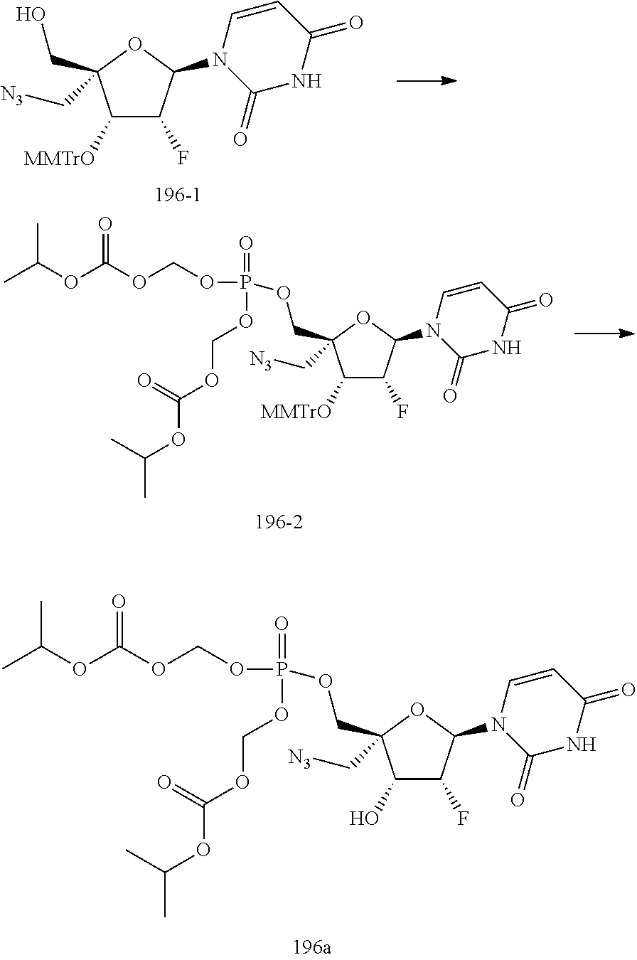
C1([MMTrO])C(F)C(N2C(=O)NC(=O)C=C2)OC1(C[N3])CO.[196-1].C(OC(OCOP(=O)(OCOC(OC(C)C)=O)OCC1(C[N3])C(O)C(F)C(N2C(=O)NC(=O)C=C2)O1)=O)(C)C.C(OC(OCOP(=O)(OCOC(OC(C)C)=O)OCC1(C[N3])C([MMTrO])C(F)C(N2C(=O)NC(=O)C=C2)O1)=O)(C)C
